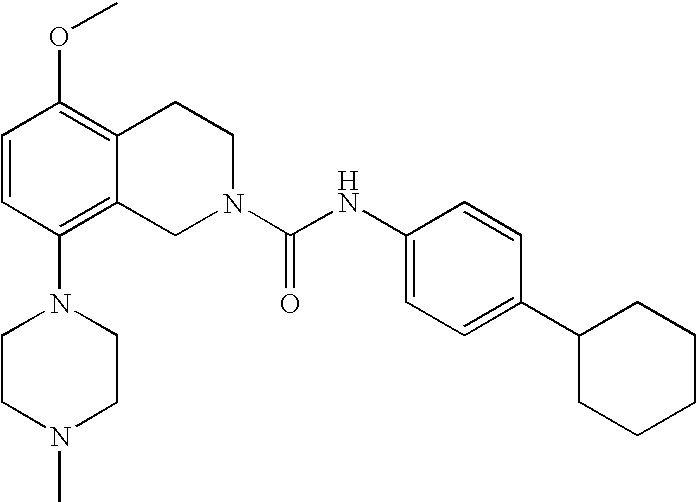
C1=CC(N2CCN(C)CC2)=C2C(=C1OC)CCN(C(NC1=CC=C(C3CCCCC3)C=C1)=O)C2
